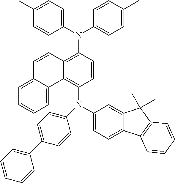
C1=C2C(=CC=C1)C=CC1=C(N(C3=CC=C(C)C=C3)C3=CC=C(C)C=C3)C=CC(N(C3=CC=C4C(=C3)C(C)(C)C3=C4C=CC=C3)C3=CC=C(C4=CC=CC=C4)C=C3)=C21
